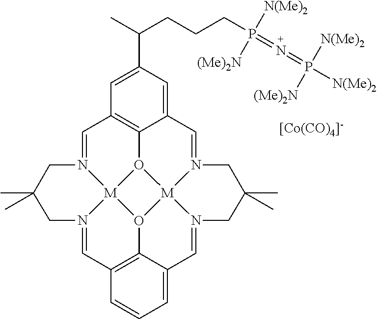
C1=N2[M]34O5C6=C1C=C(C(C)CCCP(=N=P([N(Me)2])([N(Me)2])[(Me)2N])([(Me)2N])[N(Me)2])C=C6C=N1[M]56O3C3=C(C=N4CC(C)(C)C2)C=CC=C3C=N6CC(C)(C)C1.[[Co(CO)4]-]
